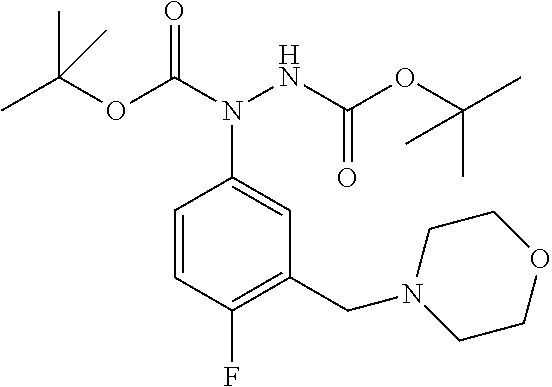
C1=CC(F)=C(CN2CCOCC2)C=C1N(C(OC(C)(C)C)=O)NC(OC(C)(C)C)=O
